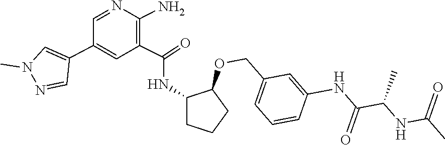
CC(NC(C(NC1=CC(COC2C(NC(C3=C(N)N=CC(C4=CN(C)N=C4)=C3)=O)CCC2)=CC=C1)=O)C)=O
